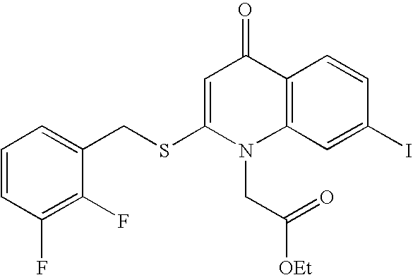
C12=C(C=C(I)C=C1)N(CC(=O)[OEt])C(SCC1=CC=CC(F)=C1F)=CC2=O
